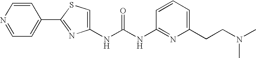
N(C(NC1=NC(CCN(C)C)=CC=C1)=O)C1=CSC(C2=CC=NC=C2)=N1
